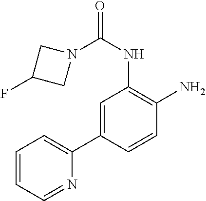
C1=C(C2=CC=CC=N2)C=CC(N)=C1NC(=O)N1CC(F)C1
